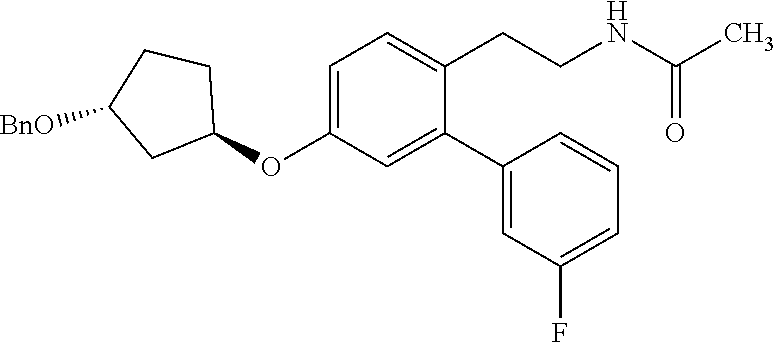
C1(OC2=CC=C(CCNC(C)=O)C(C3=CC(F)=CC=C3)=C2)CCC([BnO])C1
